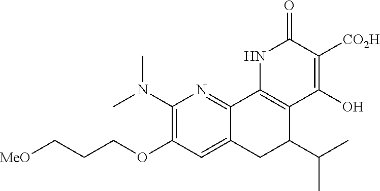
[MeO]CCCOC1=C(N(C)C)N=C2C(=C1)CC(C(C)C)C1=C2NC(=O)C([CO2H])=C1O
